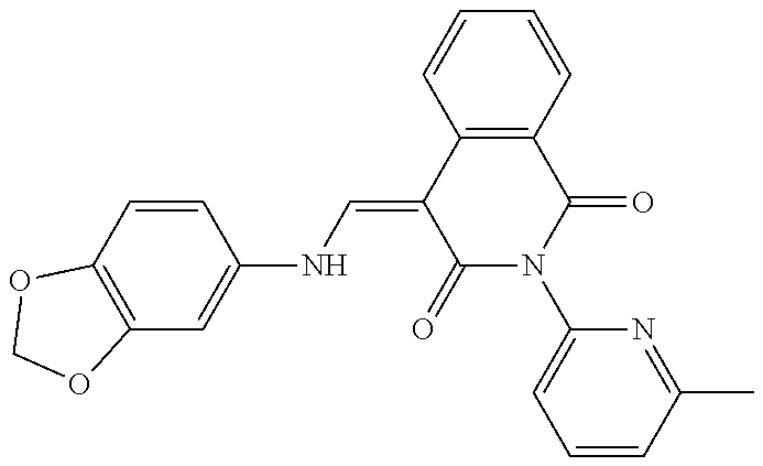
C12=C(C=CC(NC=C3C(=O)N(C4=CC=CC(C)=N4)C(=O)C4=C3C=CC=C4)=C1)OCO2
